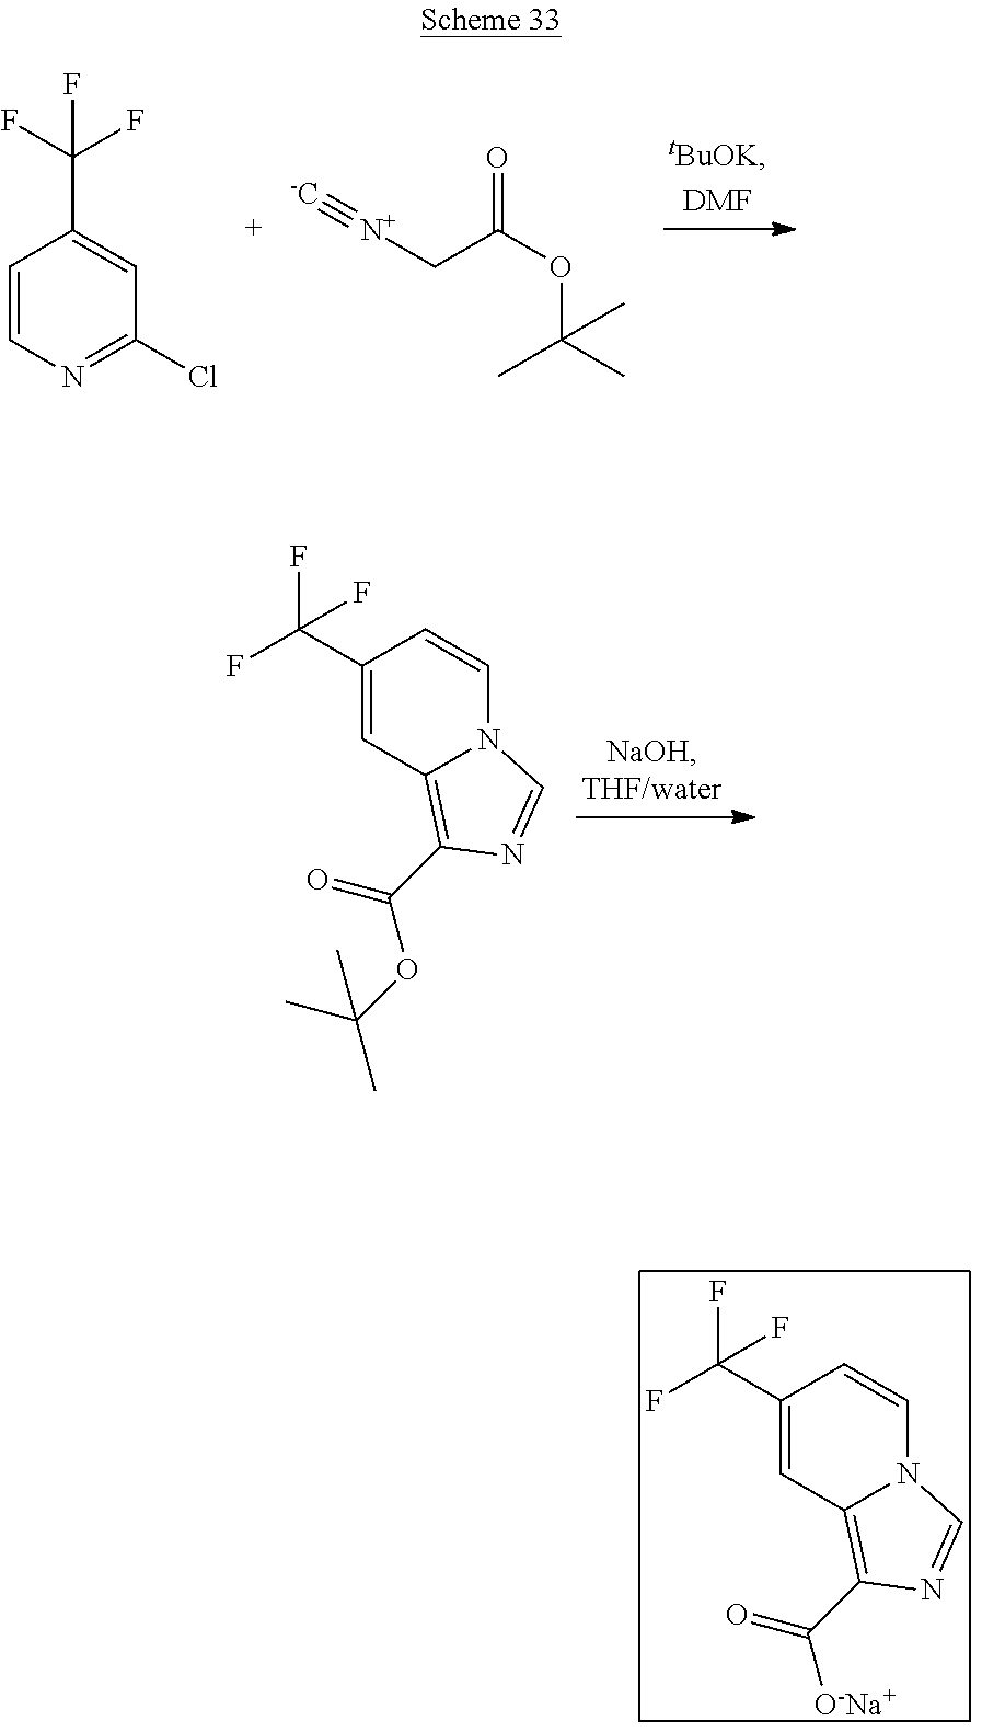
C1=CN=C(Cl)C=C1C(F)(F)F.C(OC(=O)C[N+]#[-C])(C)(C)C.C1(C(F)(F)F)=CC2=C(C(=O)OC(C)(C)C)N=CN2C=C1.C1(C(F)(F)F)=CC2=C(C(=O)[O-Na+])N=CN2C=C1
